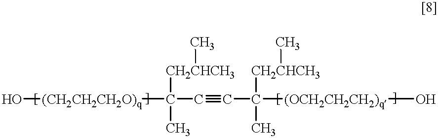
O[ (CH2CH2CH2O)q]C(C#CC([(OCH2CH2CH2)q]O)([CH2CHCH3]C)C)([CH2CHCH3]C)C
